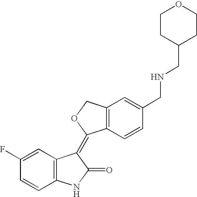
C1(F)=CC2=C(C=C1)NC(=O)C2=C1C2=C(CO1)C=C(CNCC1CCOCC1)C=C2
